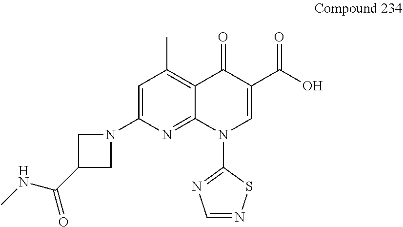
C1=C(N2CC(C(NC)=O)C2)N=C2C(=C1C)C(=O)C(C(O)=O)=CN2C1=NC=NS1
